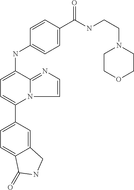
C12=CC(C3=CC=C(NC4=CC=C(C(NCCN5CCOCC5)=O)C=C4)C4=NC=CN34)=CC=C1C(=O)NC2
